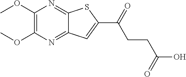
C1(OC)=C(OC)N=C2C(=N1)SC(C(=O)CCC(O)=O)=C2
